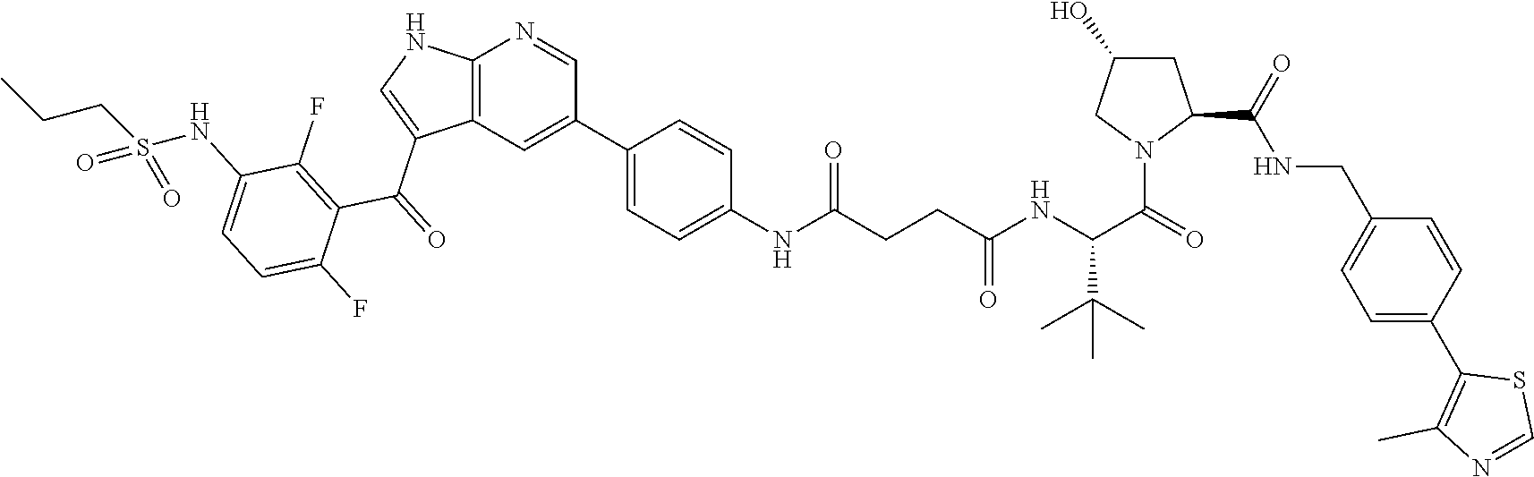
C12=C(C=C(C3=CC=C(NC(=O)CCC(NC(C(=O)N4C(C(NCC5=CC=C(C6=C(C)N=CS6)C=C5)=O)CC(O)C4)C(C)(C)C)=O)C=C3)C=N1)C(C(=O)C1=C(F)C(NS(CCC)(=O)=O)=CC=C1F)=CN2
